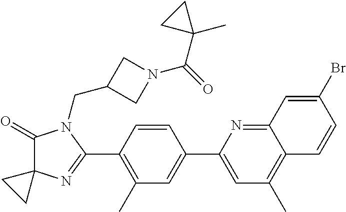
C1(=O)C2(N=C(C3=C(C)C=C(C4=CC(C)=C5C(=N4)C=C(Br)C=C5)C=C3)N1CC1CN(C(=O)C3(C)CC3)C1)CC2
